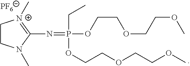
C1CN(C)C(N=P(CC)(OCCOCCOC)OCCOCCOC)=[N+]1C.[PF6]
